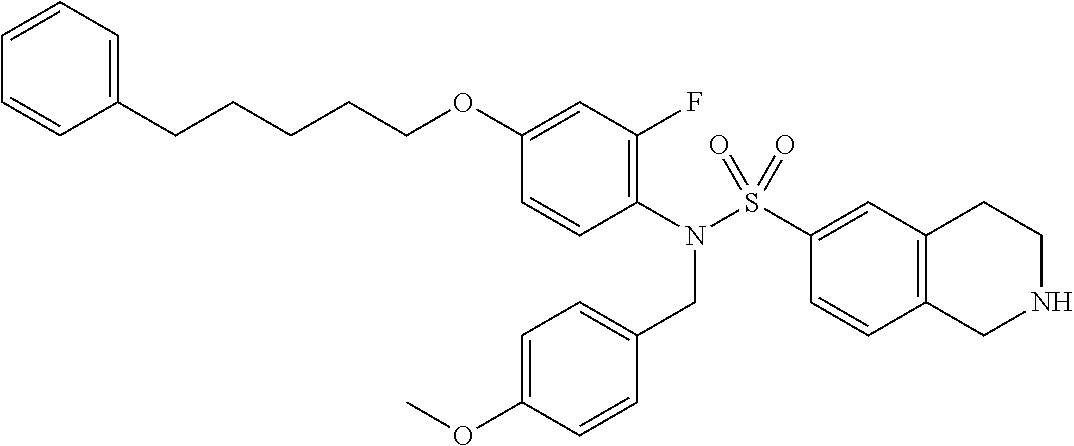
C12=C(C=C(S(N(C3=C(F)C=C(OCCCCCC4=CC=CC=C4)C=C3)CC3=CC=C(OC)C=C3)(=O)=O)C=C1)CCNC2
